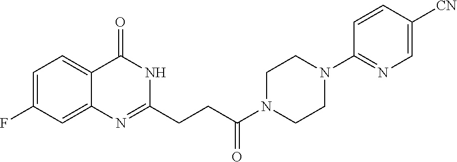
C1=C(F)C=C2C(=C1)C(=O)NC(CCC(N1CCN(C3=NC=C([CN])C=C3)CC1)=O)=N2
